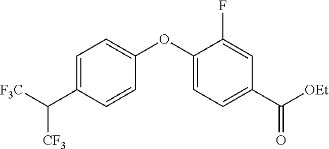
C1=C(C([F3C])[CF3])C=CC(OC2=CC=C(C([OEt])=O)C=C2F)=C1
